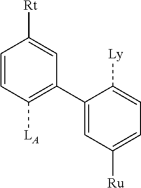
C1=CC([LA])=C(C2=CC([Ru])=CC=C2[Ly])C=C1[Rt]
